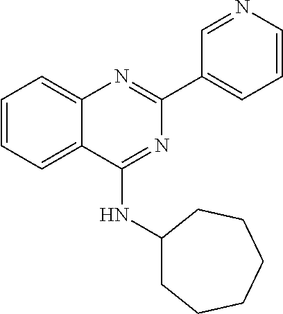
C1(C2=CC=CN=C2)=NC2=CC=CC=C2C(NC2CCCCCC2)=N1
